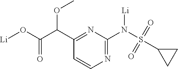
C1(C(C(O[Li])=O)OC)=NC(N(S(C2CC2)(=O)=O)[Li])=NC=C1
